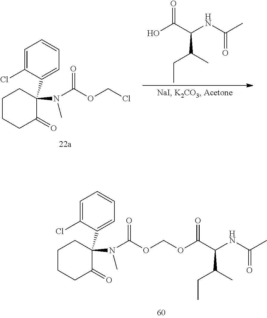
C1CCC(=O)C(C2=CC=CC=C2Cl)(N(C(=O)OCCl)C)C1.OC(C(NC(=O)C)C(CC)C)=O.C1CCC(=O)C(C2=CC=CC=C2Cl)(N(C(=O)OCOC(C(NC(=O)C)C(CC)C)=O)C)C1
